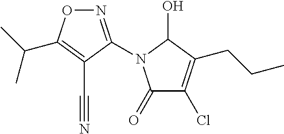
N1=C(N2C(=O)C(Cl)=C(CCC)C2O)C(C#N)=C(C(C)C)O1
